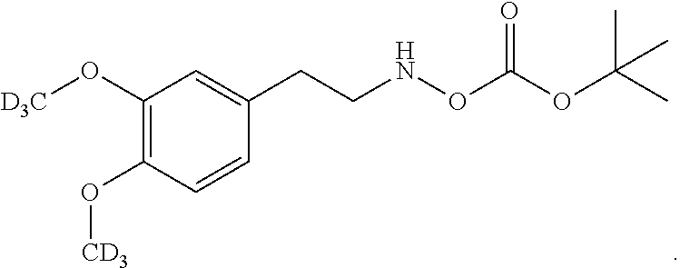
C1(O[D3C])=C(O[CD3])C=CC(CCNOC(=O)OC(C)(C)C)=C1
